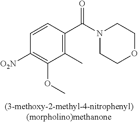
C1(C)=C(C(=O)N2CCOCC2)C=CC([O2N])=C1OC
